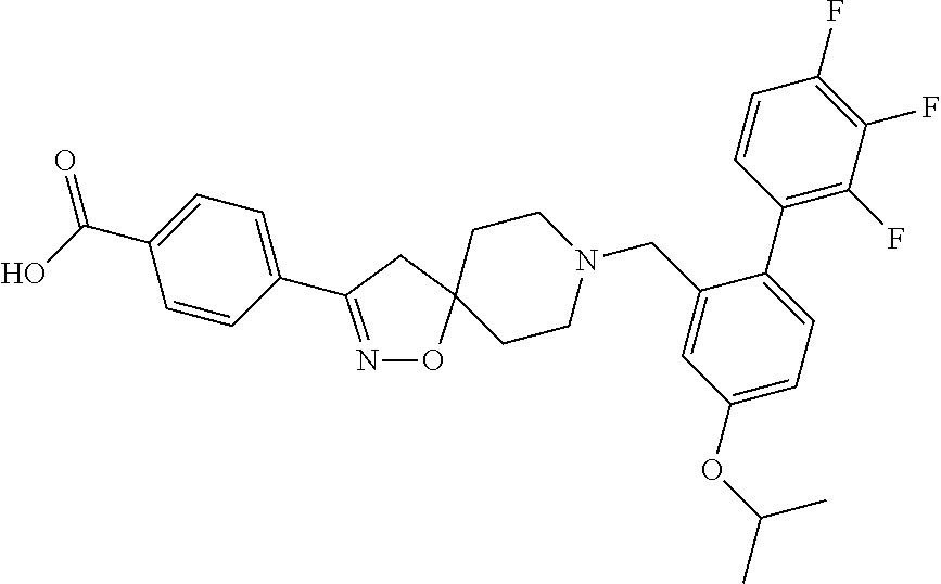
N1=C(C2=CC=C(C(O)=O)C=C2)CC2(O1)CCN(CC1=CC(OC(C)C)=CC=C1C1=C(F)C(F)=C(F)C=C1)CC2
